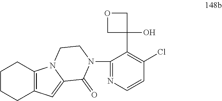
C1(N2C(=O)C3=CC4=C(N3CC2)CCCC4)=NC=CC(Cl)=C1C1(O)COC1
